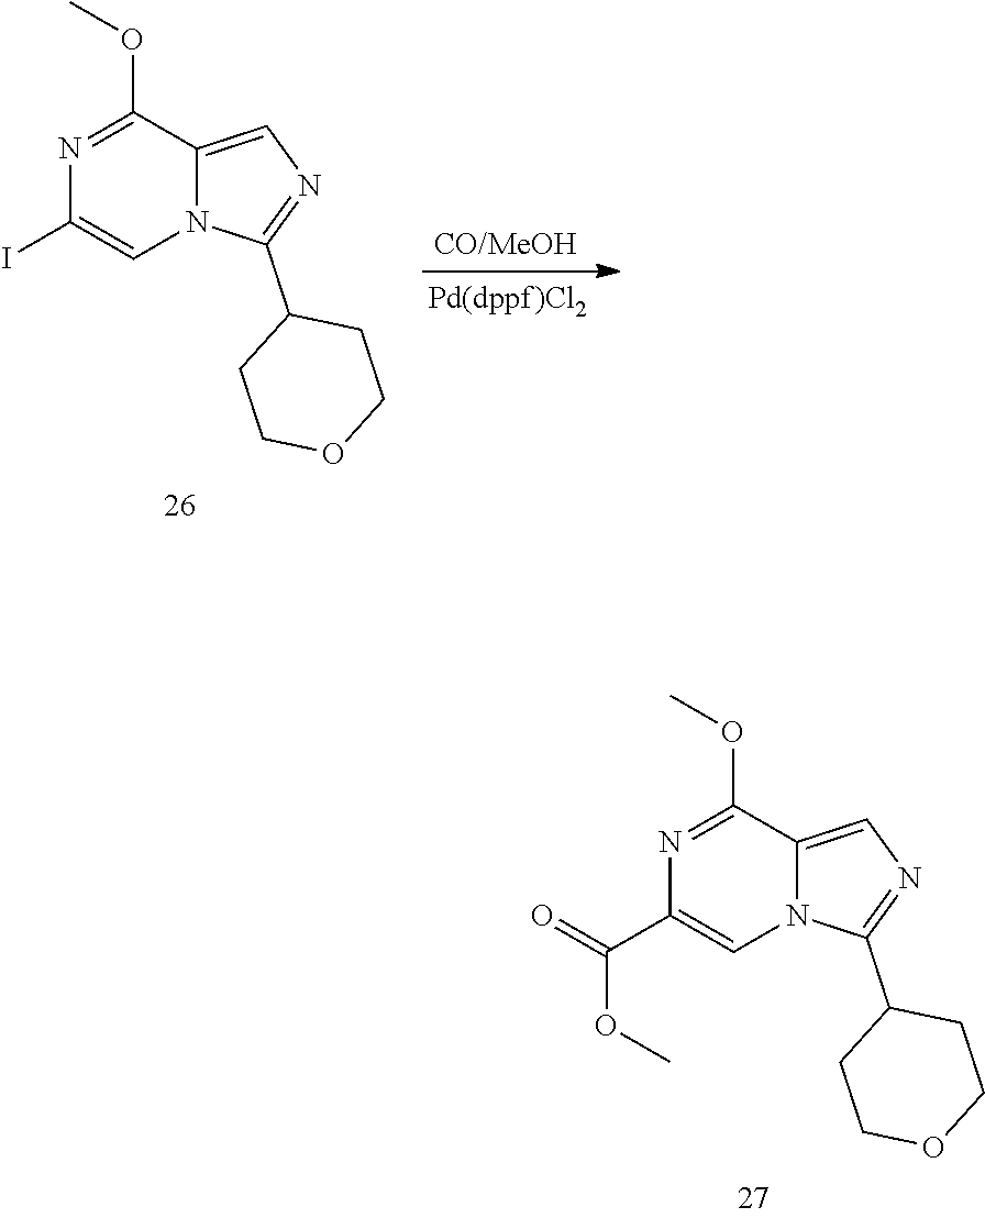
C12=CN=C(C3CCOCC3)N1C=C(C(=O)OC)N=C2OC.C12=CN=C(C3CCOCC3)N1C=C(I)N=C2OC
